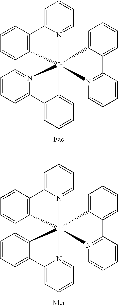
C12=C(C=CC=C1)C1=CC=CC=N1[Ir]213(N2=CC=CC=C2C2=CC=CC=C21)C1=CC=CC=C1C1=N3C=CC=C1.C12=C(C=CC=C1)C1=CC=CC=N1[Ir]213(C2=CC=CC=C2C2=CC=CC=N21)C1=CC=CC=C1C1=N3C=CC=C1
